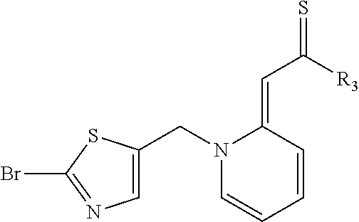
C1=CC=CC(=CC([R3])=S)N1CC1=CN=C(Br)S1
